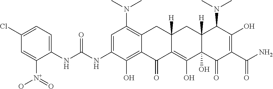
C1=C(NC(NC2=CC=C(Cl)C=C2[N+](=O)O)=O)C(O)=C2C(=C1N(C)C)CC1([H])C(=C(O)C3(O)C([H])(C1)C(N(C)C)C(O)=C(C(N)=O)C3=O)C2=O
